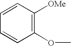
C1=CC([OMe])=C(OC)C=C1
